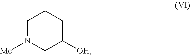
C1N([Me])CC([OH])CC1
